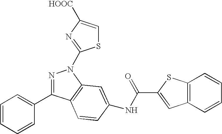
N1=C(C2=CC=CC=C2)C2=C(N1C1=NC([HOOC])=CS1)C=C(NC(C1=CC3=C(S1)C=CC=C3)=O)C=C2
